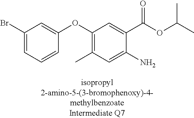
C1(Br)=CC=CC(OC2=C(C)C=C(N)C(C(OC(C)C)=O)=C2)=C1
